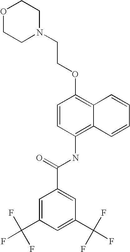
C1=C(C(F)(F)F)C=C(C(F)(F)F)C=C1C(=O)NC1=C2C(=C(OCCN3CCOCC3)C=C1)C=CC=C2
